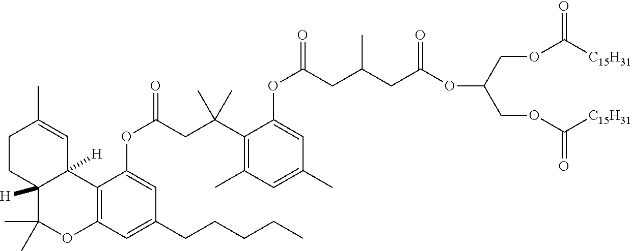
C12=C(C=C(CCCCC)C=C1OC(=O)CC(C1=C(C)C=C(C)C=C1OC(=O)CC(CC(OC(COC([C15H31])=O)COC([C15H31])=O)=O)C)(C)C)OC(C)(C)C1([H])C2([H])C=C(C)CC1
